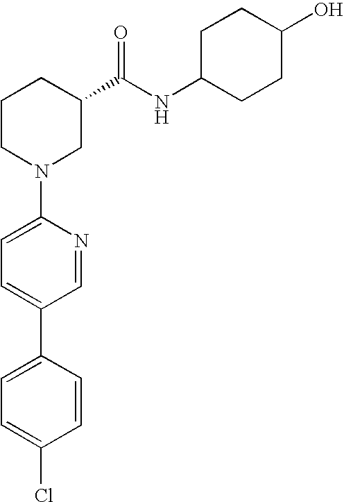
C1(N2CC(C(NC3CCC(O)CC3)=O)CCC2)=CC=C(C2=CC=C(Cl)C=C2)C=N1
